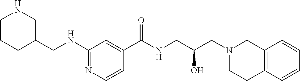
C1(NCC2CNCCC2)=NC=CC(C(NCC(CN2CCC3=C(C2)C=CC=C3)O)=O)=C1
